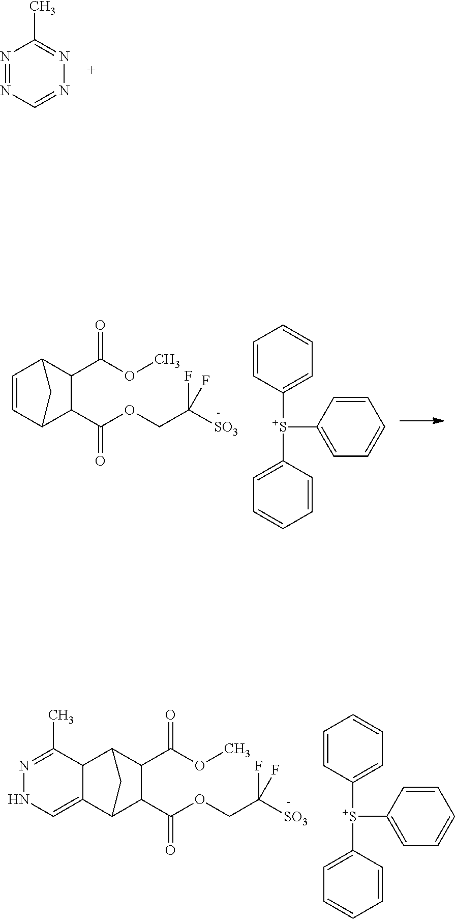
N1=NC=NN=C1C.C1=CC([S+](C2=CC=CC=C2)C2=CC=CC=C2)=CC=C1.C1=CC2C(C(=O)OCC(F)([SO3])F)C(C(OC)=O)C1C2.C1=CC([S+](C2=CC=CC=C2)C2=CC=CC=C2)=CC=C1.C12C(=CNN=C1C)C1C(C(=O)OCC(F)([SO3])F)C(C(OC)=O)C2C1
